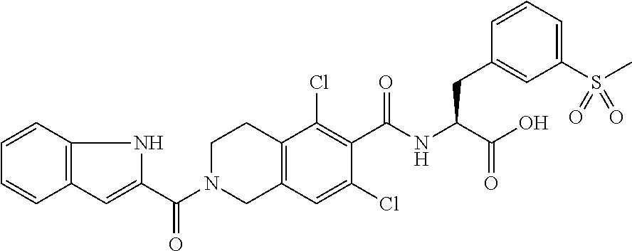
C1(C(=O)N2CC3=C(CC2)C(Cl)=C(C(=O)NC(CC2=CC(S(C)(=O)=O)=CC=C2)C(O)=O)C(Cl)=C3)=CC2=C(N1)C=CC=C2
